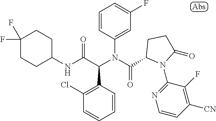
C1(NC(C(N(C(=O)C2N(C3=NC=CC([CN])=C3F)C(=O)CC2)C2=CC(F)=CC=C2)C2=C(Cl)C=CC=C2)=O)CCC(F)(F)CC1
